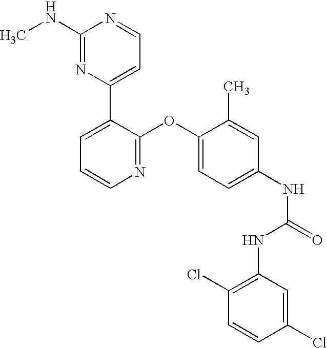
C1(NC)=NC(C2=CC=CN=C2OC2=CC=C(NC(NC3=C(Cl)C=CC(Cl)=C3)=O)C=C2C)=CC=N1
